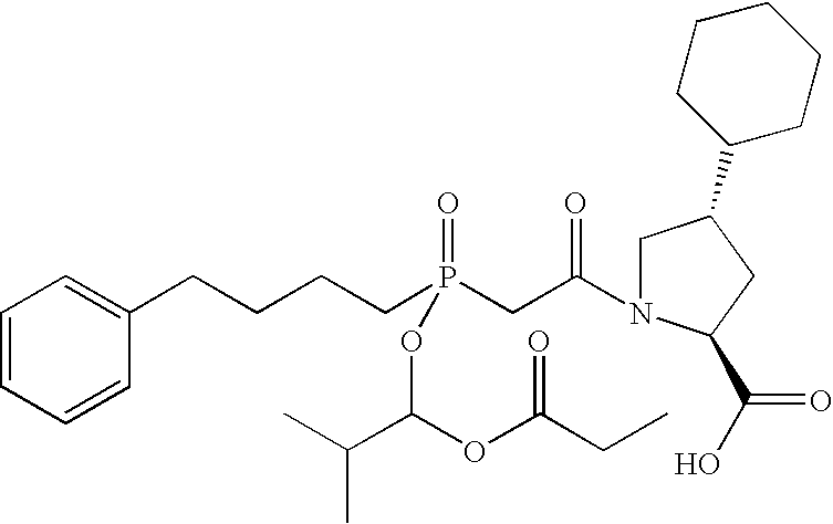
C1=CC=CC(CCCCP(CC(=O)N2CC(C3CCCCC3)CC2C(O)=O)(=O)OC(C(C)C)OC(CC)=O)=C1
